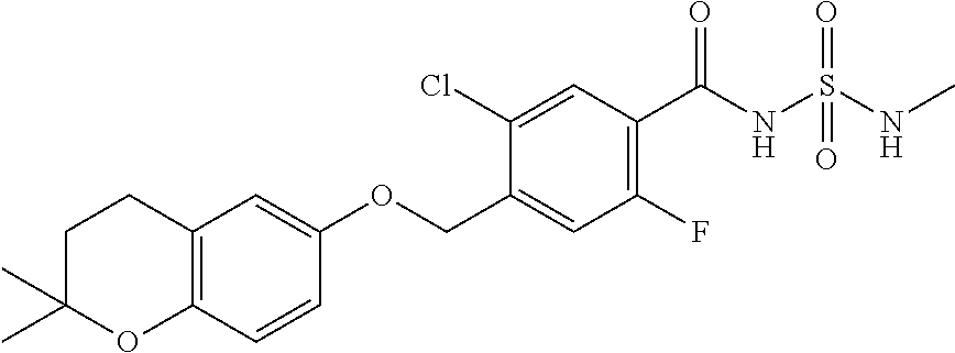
C1(Cl)=CC(C(NS(NC)(=O)=O)=O)=C(F)C=C1COC1=CC2=C(C=C1)OC(C)(C)CC2
